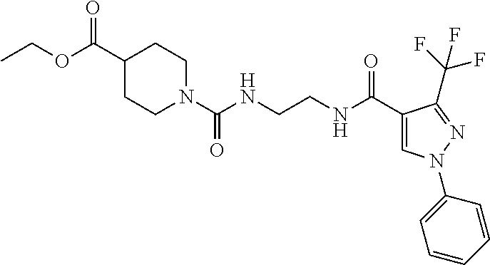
CCOC(C1CCN(C(NCCNC(C2=CN(C3=CC=CC=C3)N=C2C(F)(F)F)=O)=O)CC1)=O
